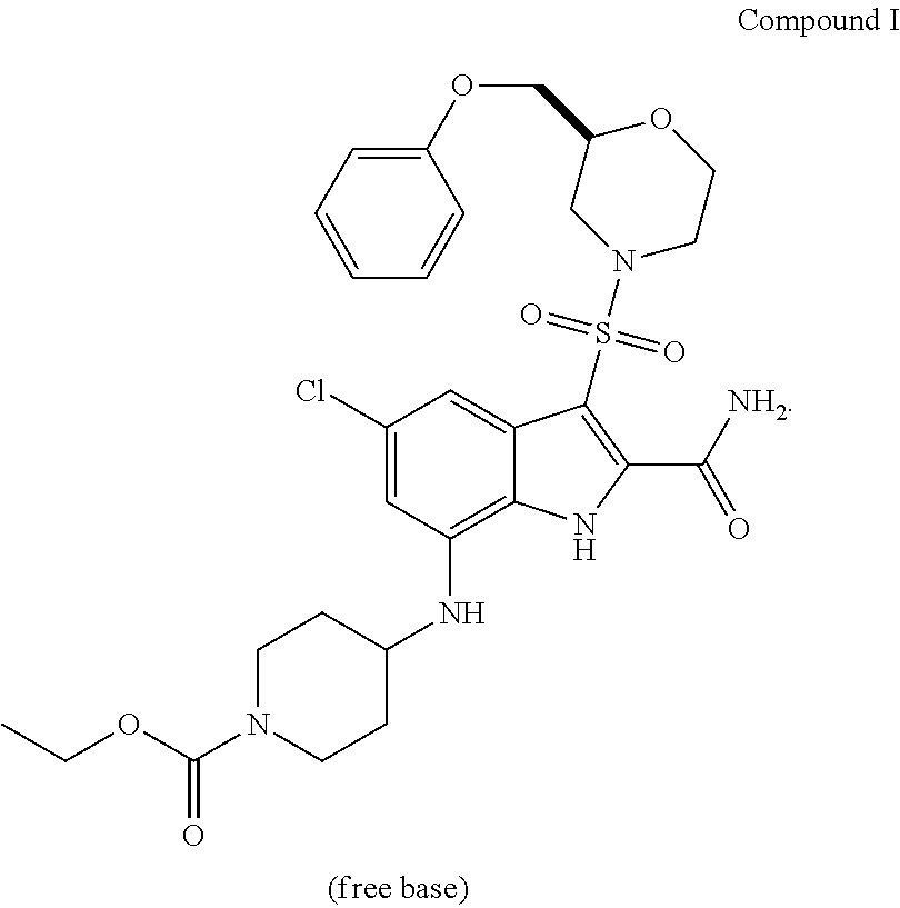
C1(Cl)=CC(NC2CCN(C(OCC)=O)CC2)=C2C(=C1)C(S(N1CC(COC3=CC=CC=C3)OCC1)(=O)=O)=C(C([NH2])=O)N2
